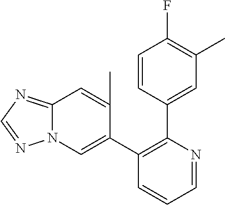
C1=CC(C2=C(C3=CN4C(=NC=N4)C=C3C)C=CC=N2)=CC(C)=C1F
